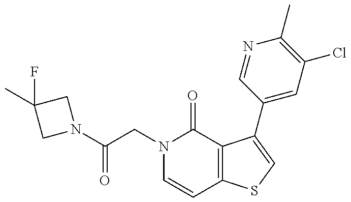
C(CN1C=CC2=C(C1=O)C(C1=CC(Cl)=C(C)N=C1)=CS2)(=O)N1CC(F)(C)C1
